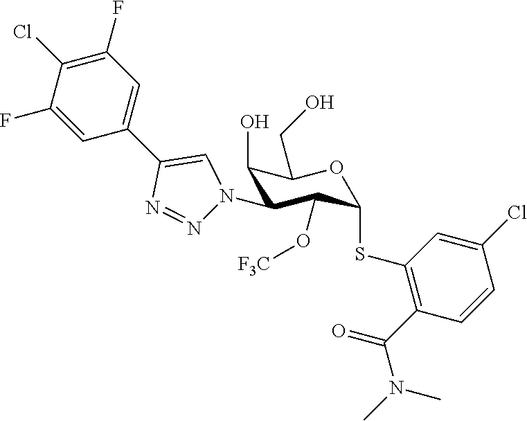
C1(O)C(N2N=NC(C3=CC(F)=C(Cl)C(F)=C3)=C2)C(O[F3C])C(SC2=C(C(N(C)C)=O)C=CC(Cl)=C2)OC1CO
